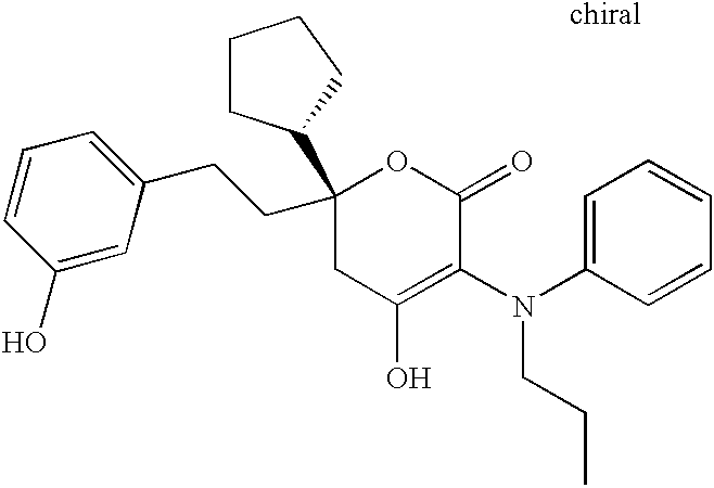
C1CC(C2(CCC3=CC=CC(O)=C3)CC(O)=C(N(C3=CC=CC=C3)CCC)C(=O)O2)CC1
